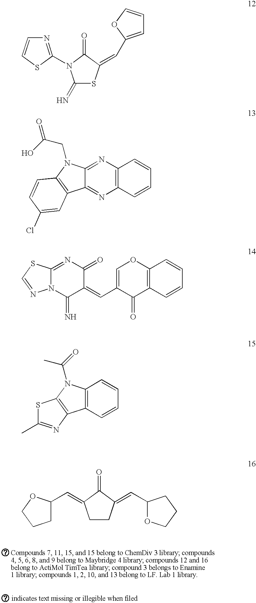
C1(=N)SC(=CC2=CC=CO2)C(=O)N1C1=NC=CS1.C12=NC3=C(N=C1N(CC(O)=O)C1=C2C=C(Cl)C=C1)C=CC=C3.N12C(=NC(=O)C(=CC3=COC4=C(C3=O)C=CC=C4)C1=N)SC=N2.C12=C(N(C(C)=O)C3=C1N=C(C)S3)C=CC=C2.C1CC(=CC2OCCC2)C(=O)C1=CC1CCCO1
